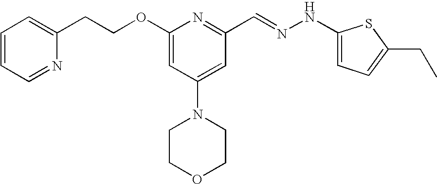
C(COC1=CC(N2CCOCC2)=CC(C=NNC2=CC=C(CC)S2)=N1)C1=CC=CC=N1
